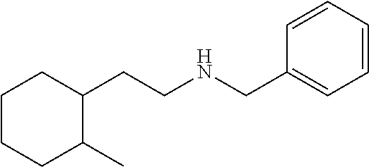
C1=CC(CNCCC2CCCCC2C)=CC=C1
